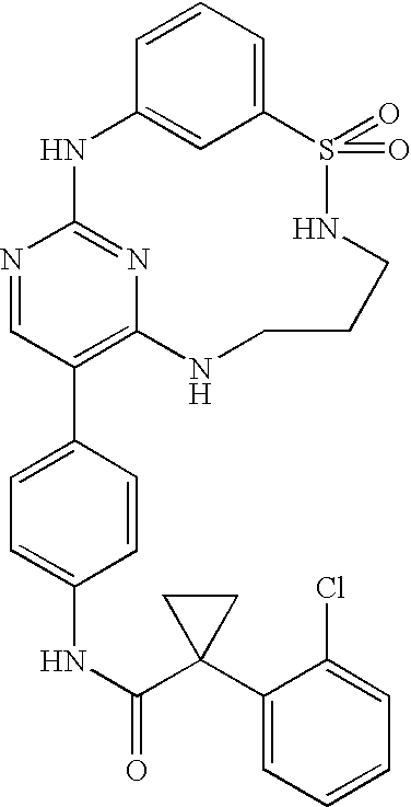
C12=CC=CC(=C1)NC1=NC(=C(C3=CC=C(NC(=O)C4(C5=CC=CC=C5Cl)CC4)C=C3)C=N1)NCCCNS2(=O)=O
